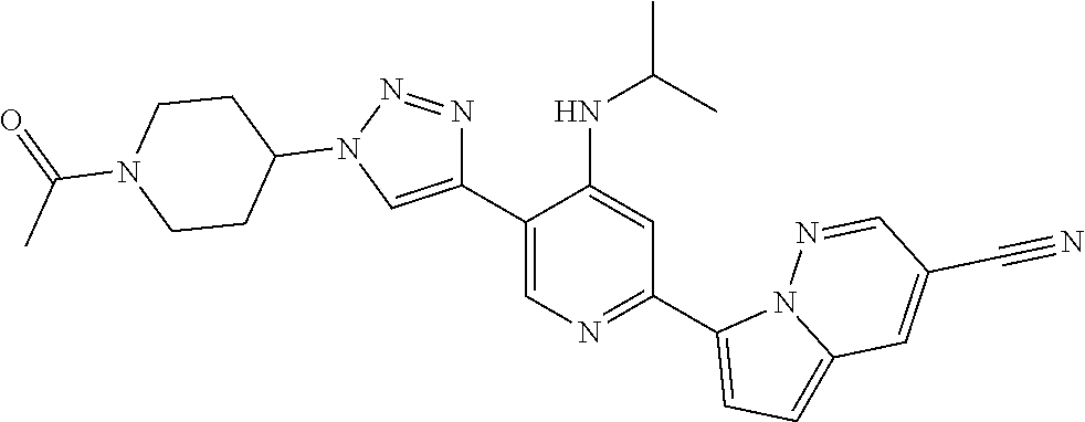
C1(C2=CN(C3CCN(C(C)=O)CC3)N=N2)=CN=C(C2=CC=C3N2N=CC(C#N)=C3)C=C1NC(C)C
